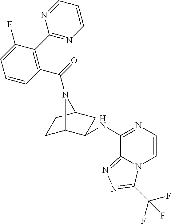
C1(NC2C3CCC(C2)N3C(=O)C2=C(C3=NC=CC=N3)C(F)=CC=C2)=NC=CN2C1=NN=C2C(F)(F)F
